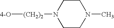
[(CH2)2]([4-O])N1CCN(C)CC1
